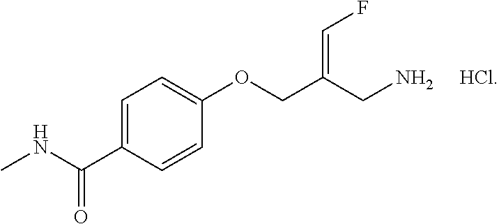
C1=C(C(NC)=O)C=CC(OCC(CN)=CF)=C1.[HCl]
